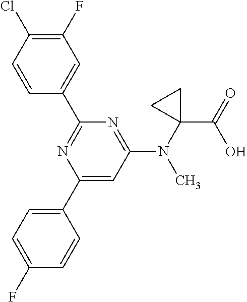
C1(F)=C(Cl)C=CC(C2=NC(C3=CC=C(F)C=C3)=CC(N(C3(C(=O)O)CC3)C)=N2)=C1
